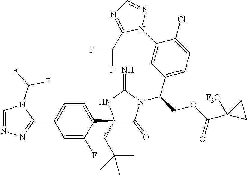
C1(C2=NN=CN2C(F)F)=CC=C(C2(CC(C)(C)C)C(=O)N(C(C3=CC=C(Cl)C(N4N=CN=C4C(F)F)=C3)COC(=O)C3([F3C])CC3)C(=N)N2)C(F)=C1
